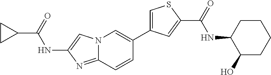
C1CC1C(=O)NC1=CN2C(=N1)C=CC(C1=CSC(C(=O)NC3C(O)CCCC3)=C1)=C2
